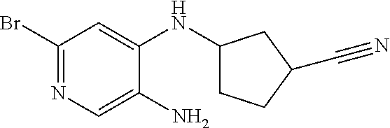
C1(Br)=NC=C(N)C(NC2CCC(C#N)C2)=C1
